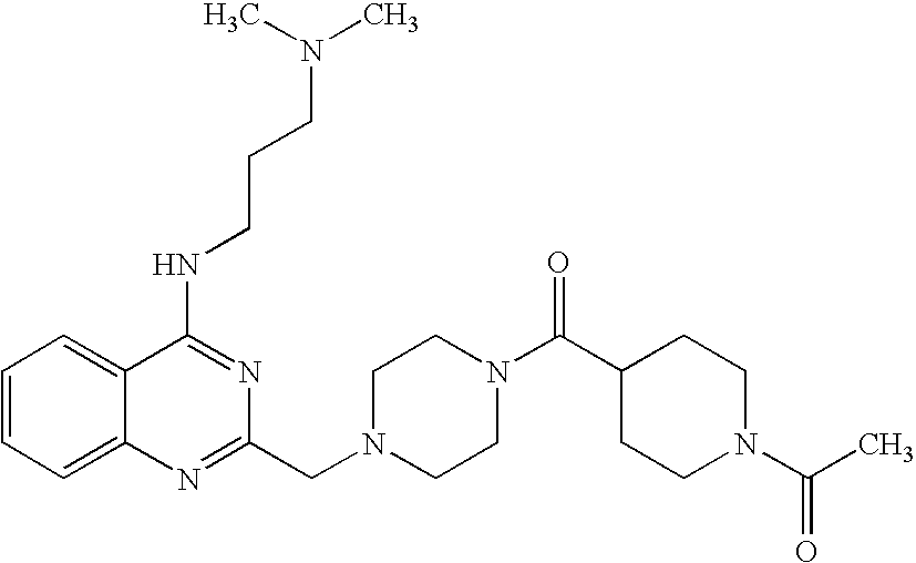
C1=CC=C2C(=C1)C(NCCCN(C)C)=NC(CN1CCN(C(C3CCN(C(C)=O)CC3)=O)CC1)=N2
